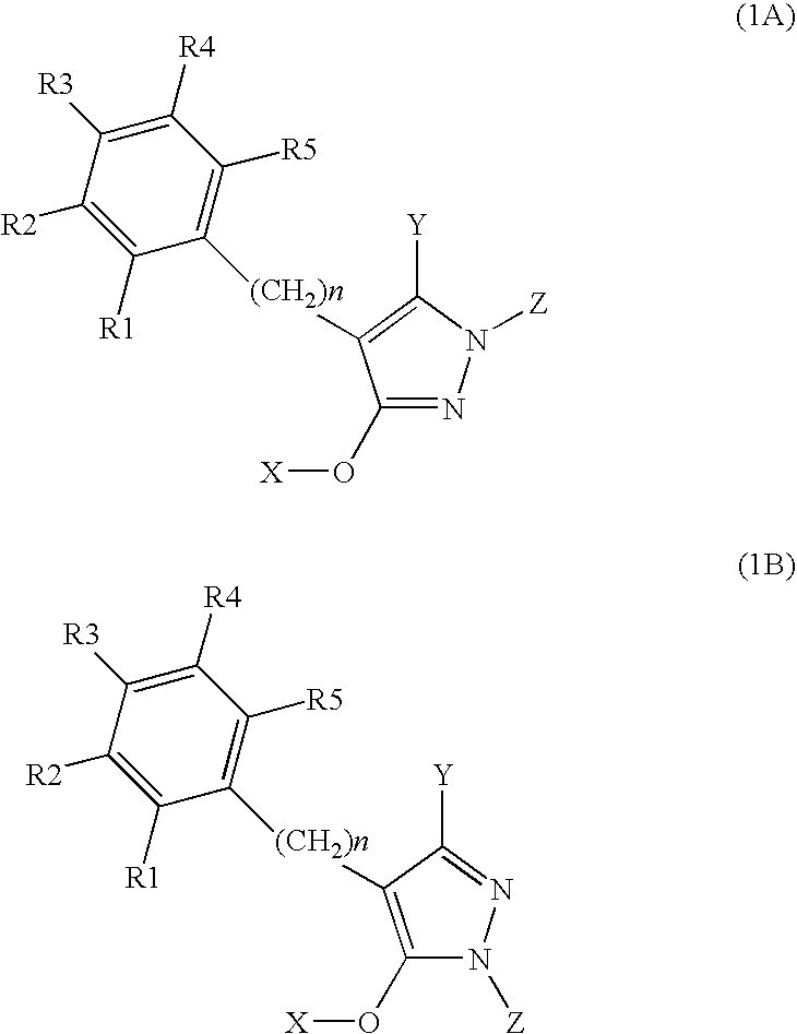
C1([R4])=C([R3])C([R2])=C([R1])C([(CH2)n]C2=C([Y])N([Z])N=C2O[X])=C1[R5].C1([R4])=C([R3])C([R2])=C([R1])C([(CH2)n]C2=C(O[X])N([Z])N=C2[Y])=C1[R5]
